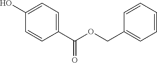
C1(O)=CC=C(C(=O)OCC2=CC=CC=C2)C=C1
